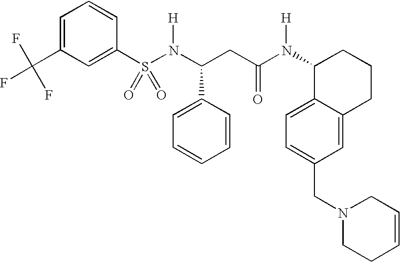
C1=C(C(F)(F)F)C=C(S(N(C(CC(N([H])C2C3=CC=C(CN4CCC=CC4)C=C3CCC2)=O)C2=CC=CC=C2)[H])(=O)=O)C=C1
